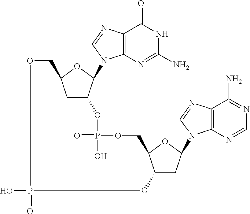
OP=O.C12=C(N=C(N)NC1=O)N(C1C(OP(=O)(O)OCC3C(O)CC(N4C5=C(C(N)=NC=N5)N=C4)O3)CC(CO)O1)C=N2
